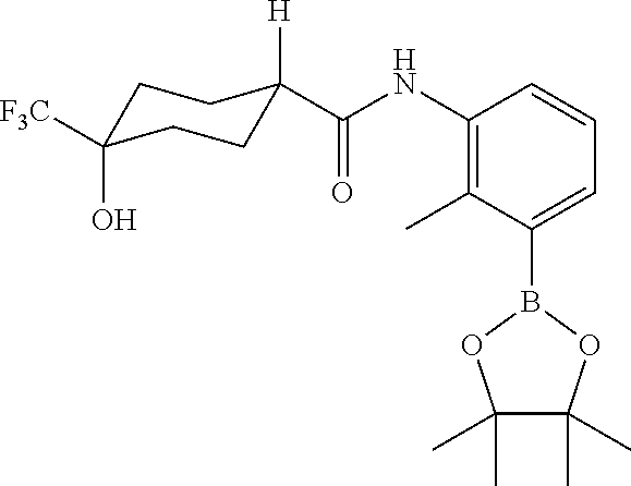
C1(NC(=O)C2([H])CCC(O)([F3C])CC2)=C(C)C(B2OC(C)(C)C(C)(C)O2)=CC=C1
